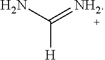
C([H])(N)=[NH2]
